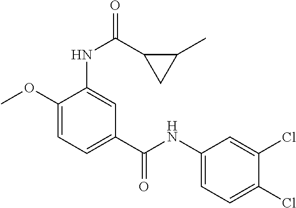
C1(OC)=CC=C(C(NC2=CC=C(Cl)C(Cl)=C2)=O)C=C1NC(C1CC1C)=O
